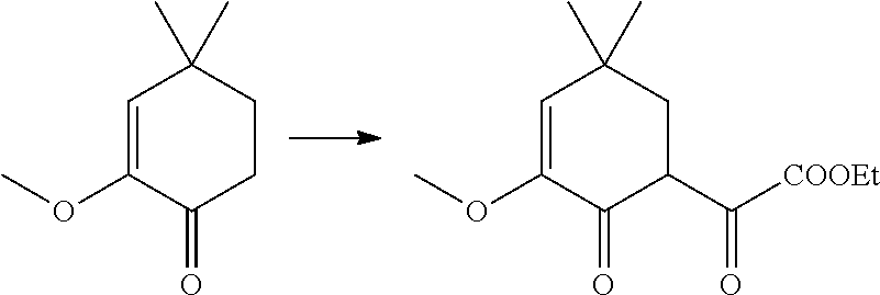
C1=C(OC)C(=O)CCC1(C)C.C1=C(OC)C(=O)C(C([COOEt])=O)CC1(C)C
